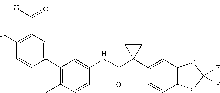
C1(C2=CC(C(O)=O)=C(F)C=C2)=C(C)C=CC(NC(C2(C3=CC4=C(C=C3)OC(F)(F)O4)CC2)=O)=C1
